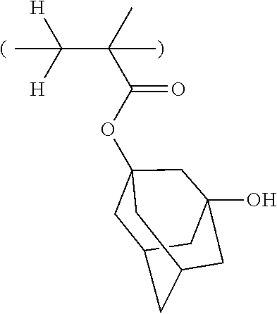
O(C(=O)C(C([H])([H])C)(C)C)C12CC3CC(CC(O)(C1)C3)C2
